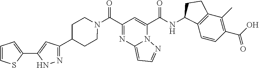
N1(C(C2=NC3=CC=NN3C(C(NC3C4=C(C(C)=C(C(O)=O)C=C4)CC3)=O)=C2)=O)CCC(C2=NNC(C3=CC=CS3)=C2)CC1
